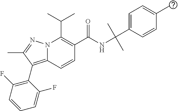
CC(C)C1=C(C(NC(C2=CC=C(C)C=C2)(C)C)=O)C=CC2=C(C3=C(F)C=CC=C3F)C(C)=NN12
